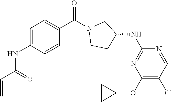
C1=C(NC(C=C)=O)C=CC(C(N2CCC(NC3=NC(OC4CC4)=C(Cl)C=N3)C2)=O)=C1
